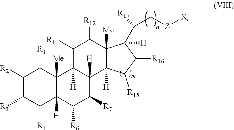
C1([R2])C([R3])C([R4])C2([H])C([Me])(C1[R1])C1([H])C([H])(C([R7])C2[R6])C2([H])C([Me])(C([R12])C1[R11])C([H])(C(C[Z][X])[R17])C([R16])C2[R15]
